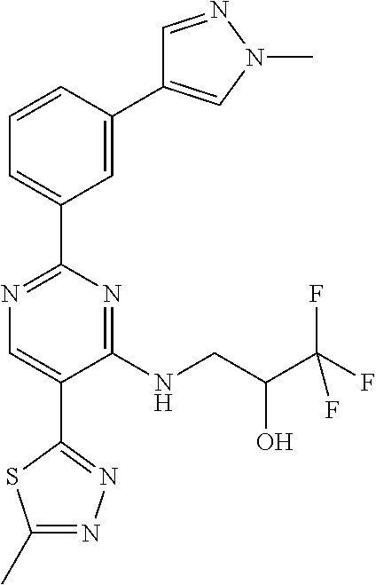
N1=C(C2=CC=CC(C3=CN(C)N=C3)=C2)N=C(NCC(C(F)(F)F)O)C(C2=NN=C(C)S2)=C1
